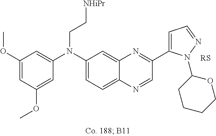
C1(OC)=CC(OC)=CC(N(C2=CC=C3C(=C2)N=C(C2=CC=NN2C2CCCCO2)C=N3)CC[NHiPr])=C1
